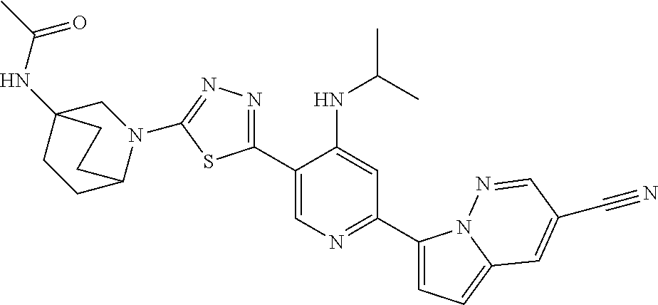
C1(C2=CN=C(C3=CC=C4N3N=CC(C#N)=C4)C=C2NC(C)C)=NN=C(N2CC3(NC(C)=O)CCC2CC3)S1
